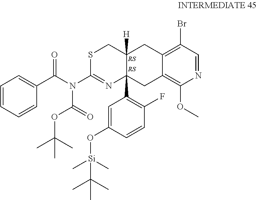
N1=CC(Br)=C2C(=C1OC)CC1(C3=C(F)C=CC(O[Si](C)(C)C(C)(C)C)=C3)C([H])(C2)CSC(N(C(C2=CC=CC=C2)=O)C(=O)OC(C)(C)C)=N1
